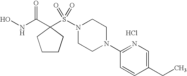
Cl.ONC(C1(S(N2CCN(C3=NC=C(CC)C=C3)CC2)(=O)=O)CCCC1)=O
